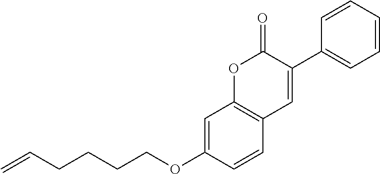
C1=C(OCCCCC=C)C=CC2=C1OC(=O)C(C1=CC=CC=C1)=C2
